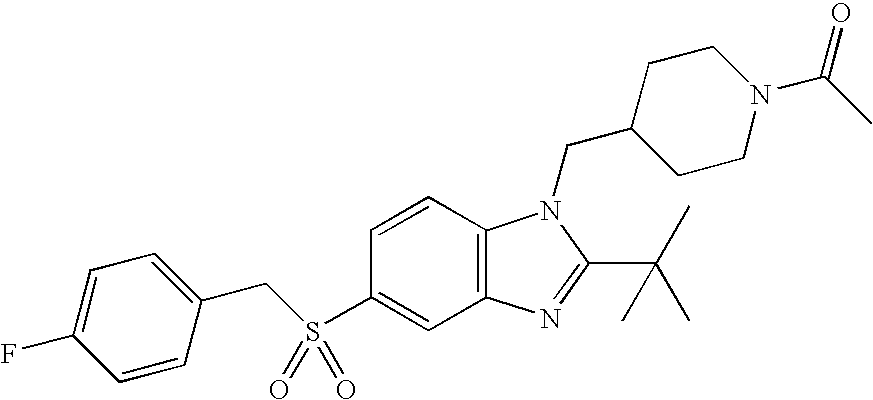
C12=C(C=CC(S(CC3=CC=C(F)C=C3)(=O)=O)=C1)N(CC1CCN(C(=O)C)CC1)C(C(C)(C)C)=N2
